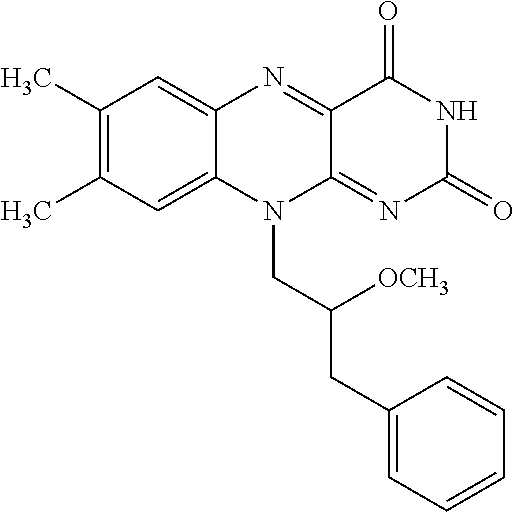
C1(C)=C(C)C=C2C(=C1)N=C1C(=NC(=O)NC1=O)N2CC(CC1=CC=CC=C1)[OCH3]
